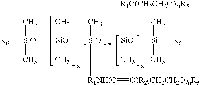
[R6][SiO]([SiO]([SiO](C)([SiO](C)([R4O(CH2CH2O)mR5])[Si]([R6])(C)C)[R1NH(C]=[O)R2(CH2CH2O)nR3])(C)C)(C)C
